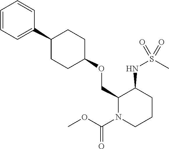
C1(C2=CC=CC=C2)CCC(OCC2N(C(=O)OC)CCCC2NS(C)(=O)=O)CC1
